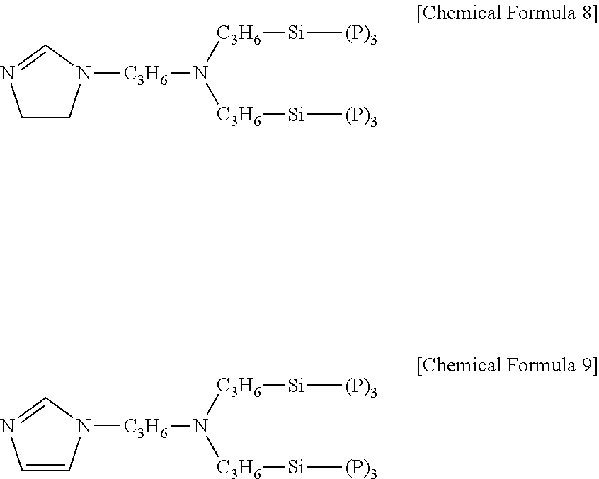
C1CN([C3H6]N([C3H6][Si][(P)3])[C3H6][Si][(P)3])C=N1.C1=CN([C3H6]N([C3H6][Si][(P)3])[C3H6][Si][(P)3])C=N1
